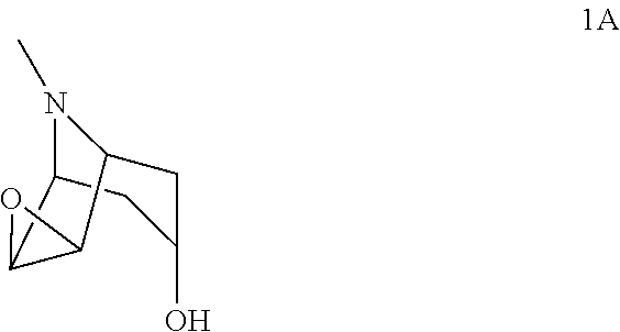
C12C3OC3C(N1C)CC(O)C2
